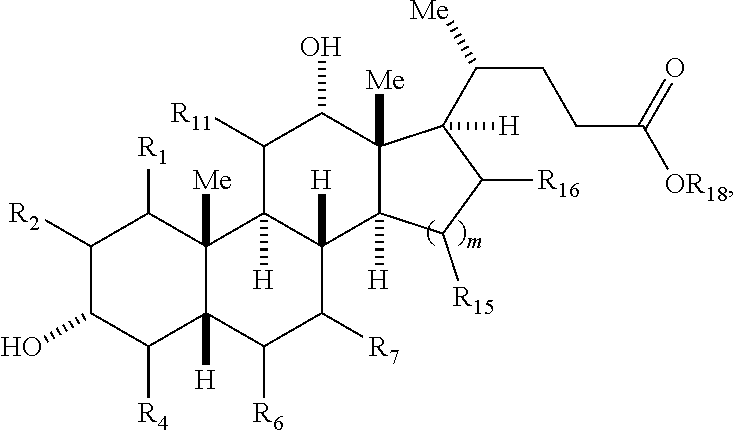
C1([R2])C(O)C([R4])C2([H])C([Me])(C1[R1])C1([H])C([H])(C([R7])C2[R6])C2([H])C([Me])(C(O)C1[R11])C(C([Me])CCC([OR18])=O)([H])C([R16])C2[R15]
